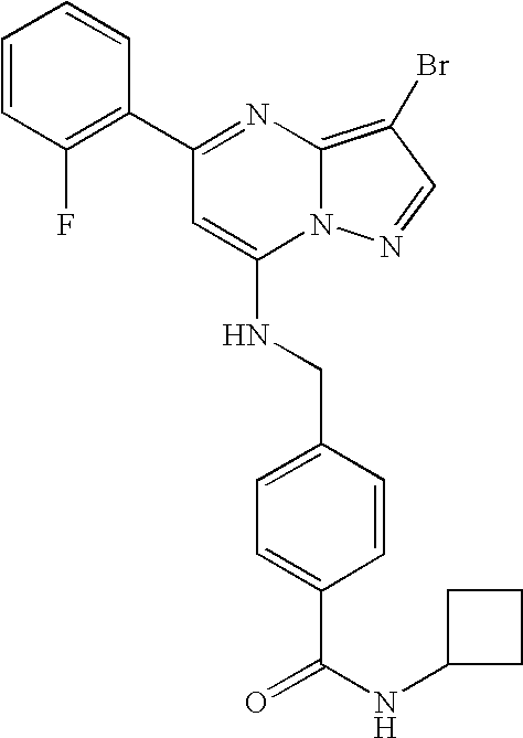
C1=CC(F)=C(C2=NC3=C(Br)C=NN3C(NCC3=CC=C(C(=O)NC4CCC4)C=C3)=C2)C=C1
